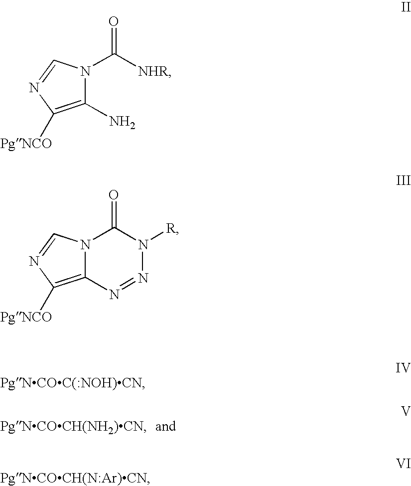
C1(N)=C([PgNCO])N=CN1C([NHR])=O.C12=C([PgNCO])N=CN1C(=O)N([R])N=N2
